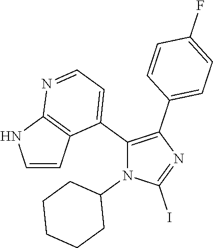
C1=CC2=C(N1)N=CC=C2C1=C(C2=CC=C(F)C=C2)N=C(I)N1C1CCCCC1
